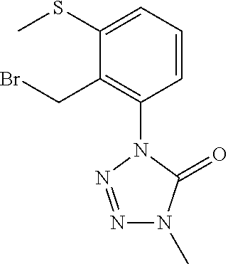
C1=CC=C(SC)C(CBr)=C1N1N=NN(C)C1=O
